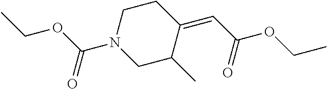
C1CN(C(OCC)=O)CC(C)C1=CC(OCC)=O
